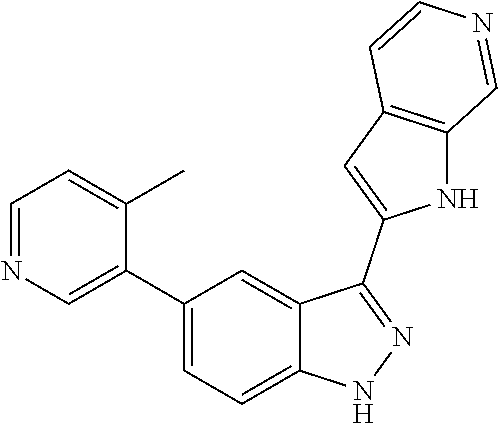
C1(C2=CN=CC=C2C)=CC=C2C(=C1)C(C1=CC3=C(N1)C=NC=C3)=NN2
